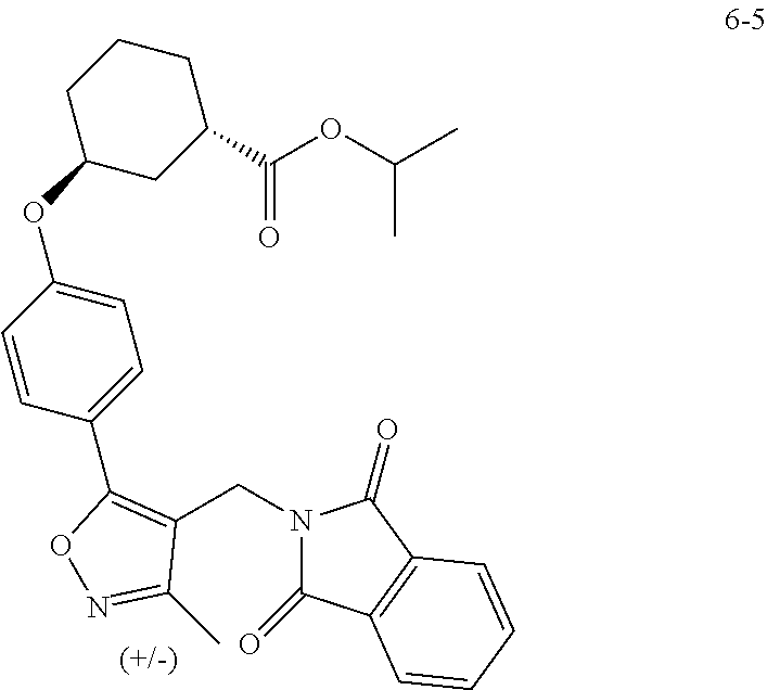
C1(CN2C(=O)C3=C(C2=O)C=CC=C3)=C(C2=CC=C(OC3CC(C(OC(C)C)=O)CCC3)C=C2)ON=C1C
